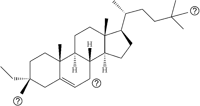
C1C(C)(CC)CC2=CCC3([H])C([H])(C2(C)C1)CCC1(C)C3([H])CCC1C(CCC(C)(C)C)C
